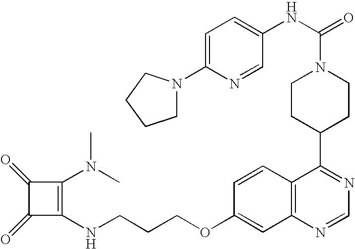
C(COC1=CC2=C(C=C1)C(C1CCN(C(=O)NC3=CC=C(N4CCCC4)N=C3)CC1)=NC=N2)CNC1=C(N(C)C)C(=O)C1=O
